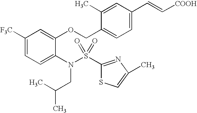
C1([F3C])=CC=C(N(S(=O)(=O)C2=NC(C)=CS2)CC(C)C)C(OCC2=CC=C(C=C[COOH])C=C2C)=C1
